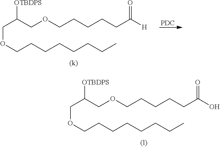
[PDC].C(OCCCCCCCC)C(COCCCCCC([H])=O)[OTBDPS].C(OCCCCCCCC)C(COCCCCCC(O)=O)[OTBDPS]
